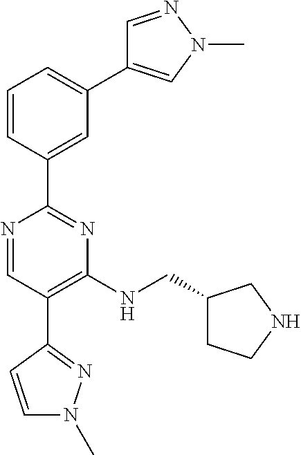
N1=CC(C2=NN(C)C=C2)=C(NCC2CCNC2)N=C1C1=CC(C2=CN(C)N=C2)=CC=C1
